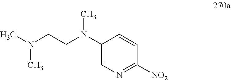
C1(N(CCN(C)C)C)=CN=C([NO2])C=C1
